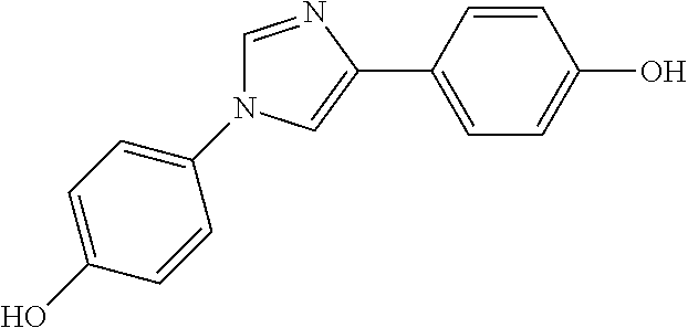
C1=CC(C2=CN(C3=CC=C(O)C=C3)C=N2)=CC=C1O
